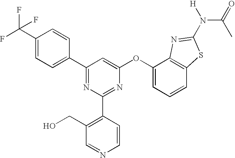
C1(C(F)(F)F)=CC=C(C2=NC(C3=C(CO)C=NC=C3)=NC(OC3=CC=CC4=C3N=C(N(C(=O)C)[H])S4)=C2)C=C1
